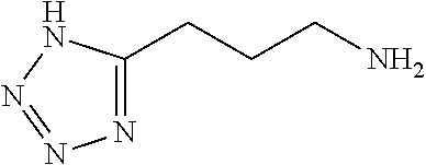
N1=C(CCCN)NN=N1
